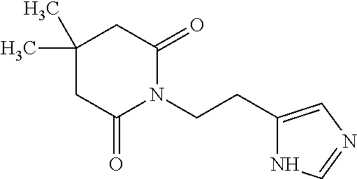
C1(CCN2C(=O)CC(C)(C)CC2=O)=CN=CN1
